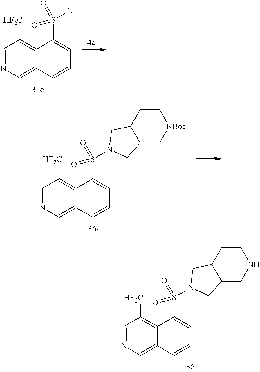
C1=NC=C2C(=C1[HF2C])C(S(Cl)(=O)=O)=CC=C2.C1=NC=C2C(=C1[HF2C])C(S(=O)(=O)N1CC3C(C[NBoc]CC3)C1)=CC=C2.C1=NC=C2C(=C1[HF2C])C(S(=O)(=O)N1CC3C(CNCC3)C1)=CC=C2
